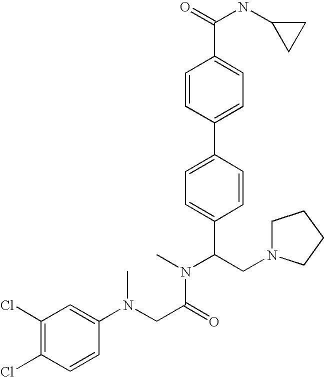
C1=CC(C2=CC=C(C(CN3CCCC3)N(C)C(CN(C3=CC(Cl)=C(Cl)C=C3)C)=O)C=C2)=CC=C1C(=O)NC1CC1
